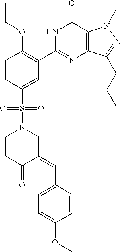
C1=CC(S(N2CC(=CC3=CC=C(OC)C=C3)C(=O)CC2)(=O)=O)=CC(C2=NC3=C(C(=O)N2)N(C)N=C3CCC)=C1OCC
